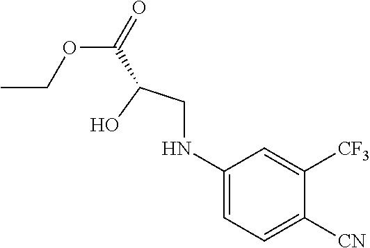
N(CC(O)C(OCC)=O)C1=CC=C([CN])C([CF3])=C1
